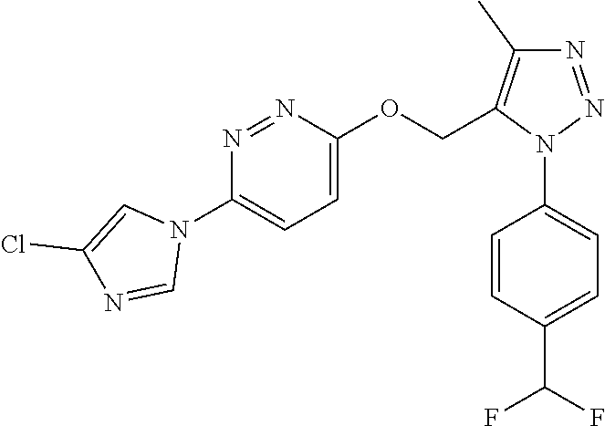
N1=NN(C2=CC=C(C(F)F)C=C2)C(COC2=CC=C(N3C=C(Cl)N=C3)N=N2)=C1C
